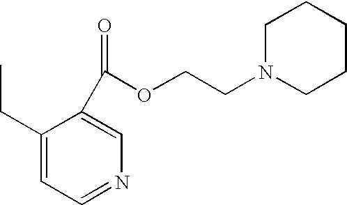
C1(CC)=CC=NC=C1C(OCCN1CCCCC1)=O
